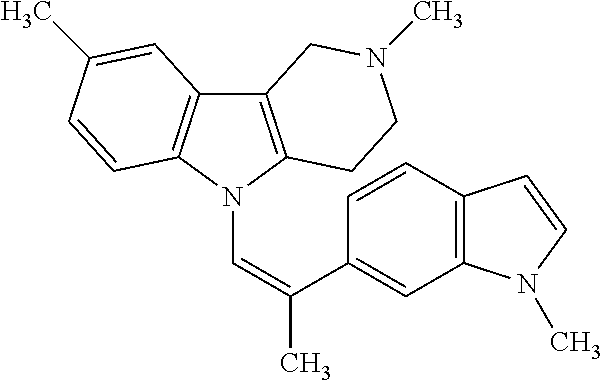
C12=C(N(C=C(C)C3=CC4=C(C=C3)C=CN4C)C3=C1C=C(C)C=C3)CCN(C)C2
